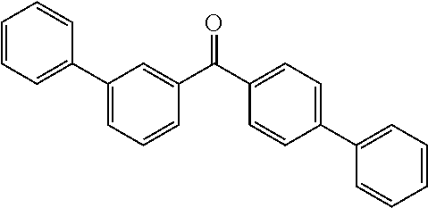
O=C(C1=CC=C(C2=CC=CC=C2)C=C1)C1=CC(C2=CC=CC=C2)=CC=C1
